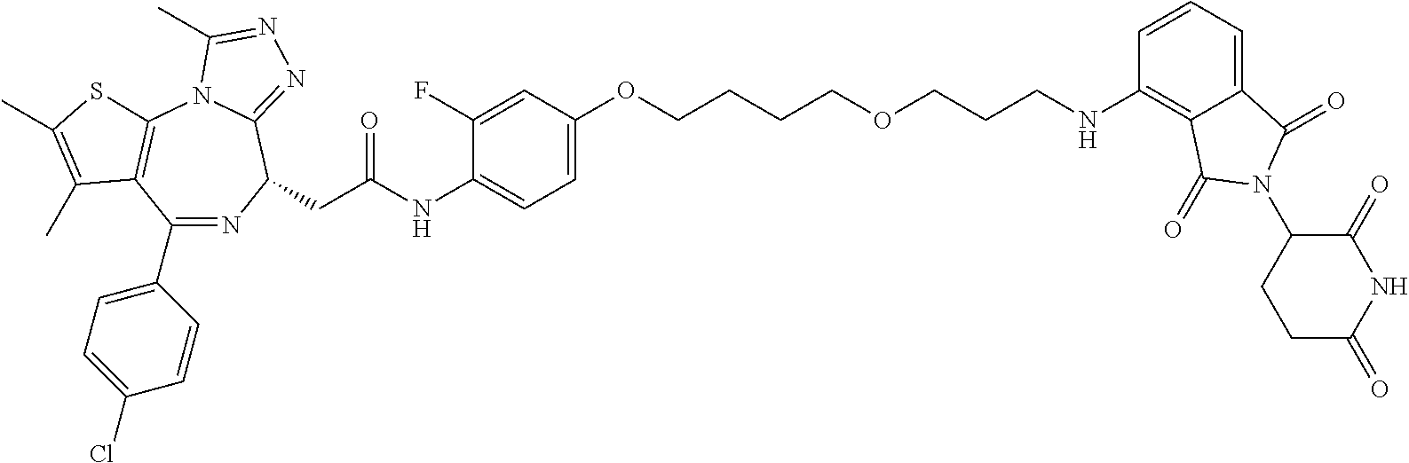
C1(C2=CC=C(Cl)C=C2)=NC(CC(NC2=CC=C(OCCCCOCCCNC3=C4C(=CC=C3)C(=O)N(C3CCC(=O)NC3=O)C4=O)C=C2F)=O)C2=NN=C(C)N2C2=C1C(C)=C(C)S2
